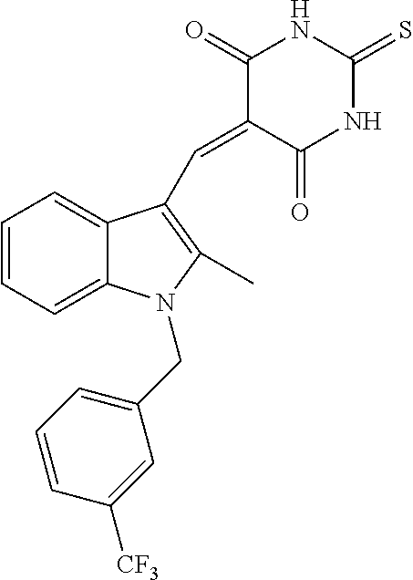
C1=CC=C2C(=C1)C(C=C1C(=O)NC(=S)NC1=O)=C(C)N2CC1=CC=CC([CF3])=C1
